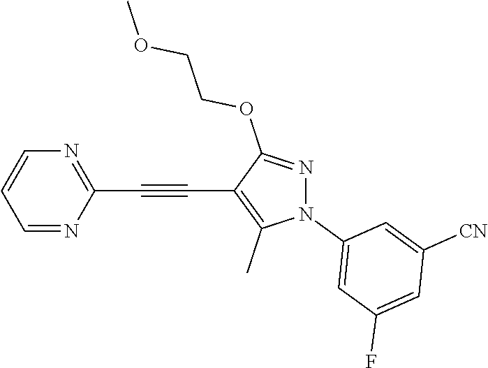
C1=NC(C#CC2=C(C)N(C3=CC(F)=CC([CN])=C3)N=C2OCCOC)=NC=C1
